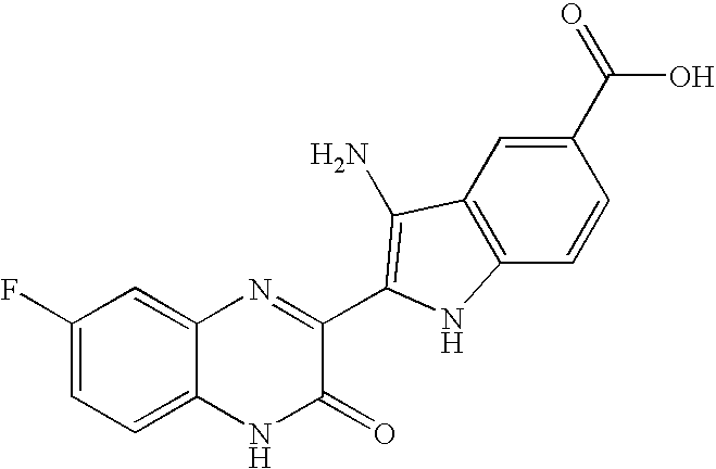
C1=C2C(=CC(F)=C1)N=C(C1=C(N)C3=C(C=CC(C(=O)O)=C3)N1)C(=O)N2
